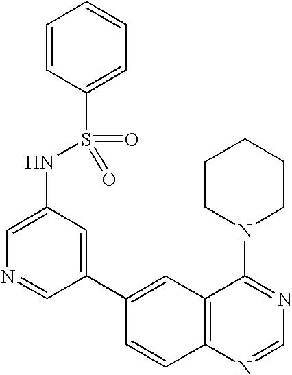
C1=C(NS(C2=CC=CC=C2)(=O)=O)C=C(C2=CC3=C(C=C2)N=CN=C3N2CCCCC2)C=N1
